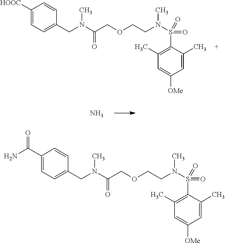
C1=C(C)C(S(=O)(=O)N(CCOCC(N(CC2=CC=C([HOOC])C=C2)C)=O)C)=C(C)C=C1[OMe].N.C1=C(C)C(S(=O)(=O)N(CCOCC(N(CC2=CC=C(C(=O)N)C=C2)C)=O)C)=C(C)C=C1[OMe]
